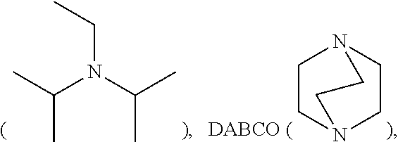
C1CN2CCN1CC2.N(CC)(C(C)C)C(C)C
